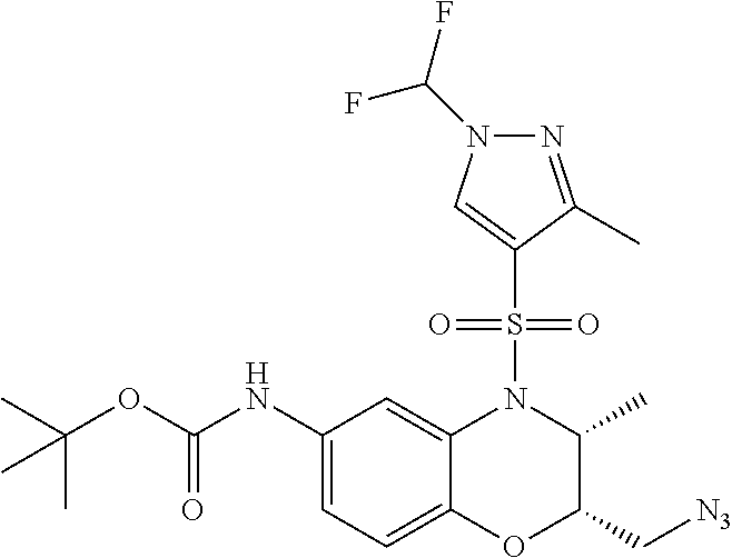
C1(NC(OC(C)(C)C)=O)=CC=C2C(=C1)N(S(C1=CN(C(F)F)N=C1C)(=O)=O)C(C)C(C[N3])O2
